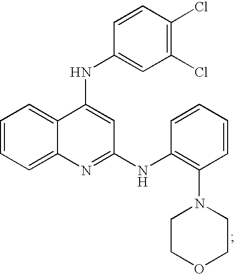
C1=CC=C2C(=C1)C(NC1=CC(Cl)=C(Cl)C=C1)=CC(NC1=C(N3CCOCC3)C=CC=C1)=N2
